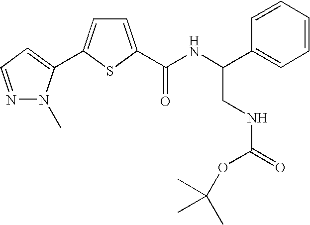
C1=C(C2=CC=NN2C)SC(C(NC(C2=CC=CC=C2)CNC(=O)OC(C)(C)C)=O)=C1
